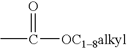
CC([OC18alkyl])=O
